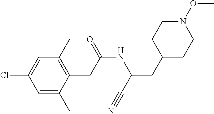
C1=C(Cl)C=C(C)C(CC(NC(CC2CCN(OC)CC2)C#N)=O)=C1C
